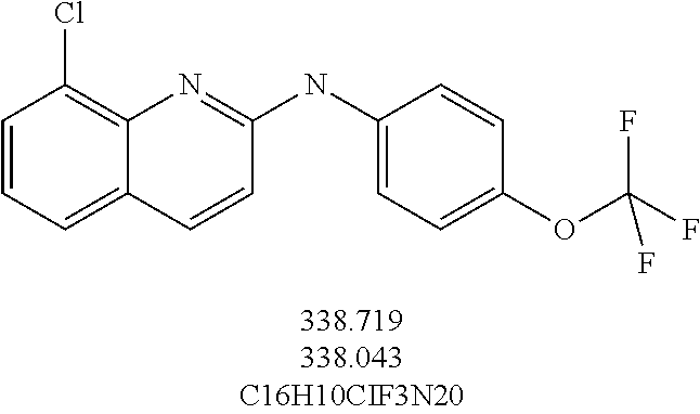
C1=C2C(=C(Cl)C=C1)N=C(NC1=CC=C(OC(F)(F)F)C=C1)C=C2
